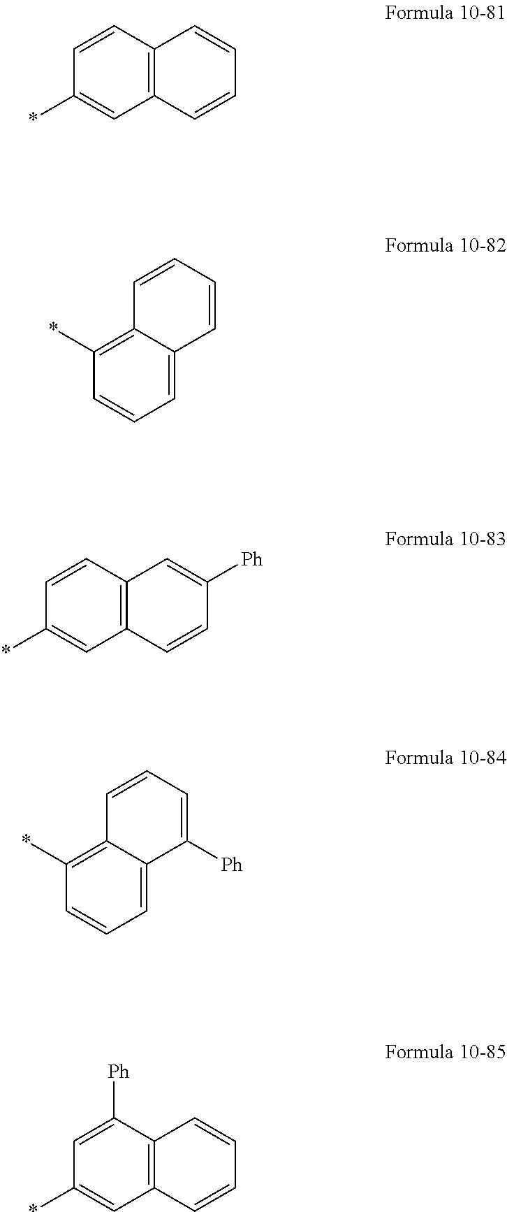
*C1=CC2=C(C=C1)C=CC=C2.*C1=C2C(=CC=C1)C=CC=C2.*C1=CC2=C(C=C1)C=C([Ph])C=C2.*C1=C2C(=CC=C1)C([Ph])=CC=C2.*C1=CC2=C(C([Ph])=C1)C=CC=C2
